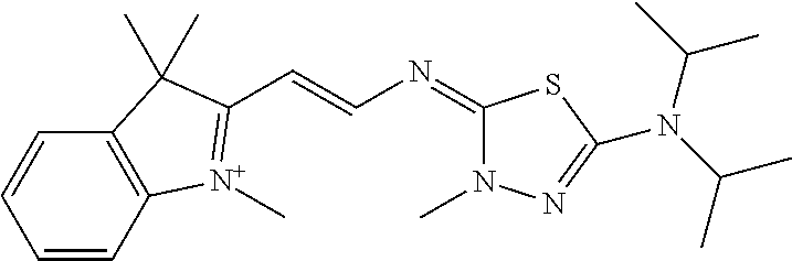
C1=CC2=C(C=C1)C(C)(C)C(C=CN=C1N(C)N=C(N(C(C)C)C(C)C)S1)=[N+]2C
